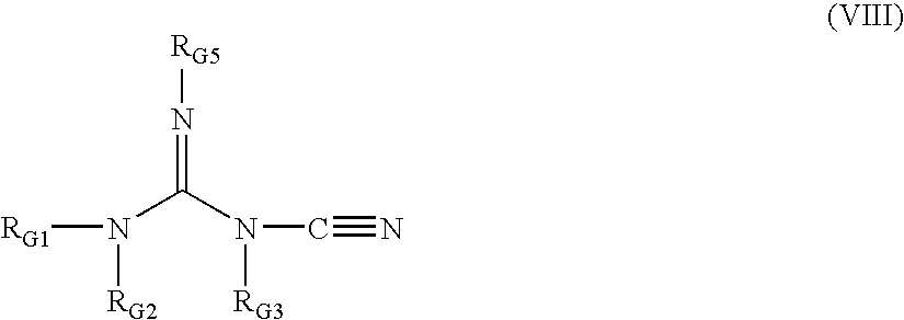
[RG1]N(C(N(C#N)[RG3])=N[RG5])[RG2]
